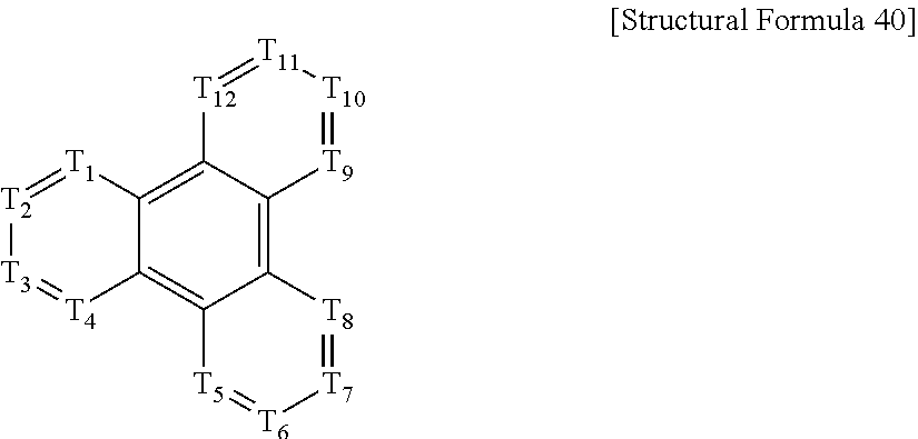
C12=C3C(=C4C(=C1[T9]=[T10][T11]=[T12]2)[T8]=[T7][T6]=[T5]4)[T4]=[T3][T2]=[T1]3
